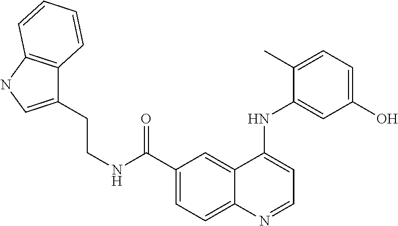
C1(C(=O)NCCC2=CNC3=C2C=CC=C3)=CC=C2C(=C1)C(NC1=CC(O)=CC=C1C)=CC=N2
